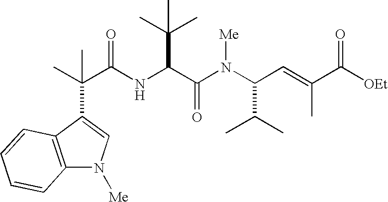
C(C(NC(C(N(C(C=C(C([OEt])=O)C)C(C)C)[Me])=O)C(C)(C)C)=O)(C)(C)C1=CN([Me])C2=C1C=CC=C2
